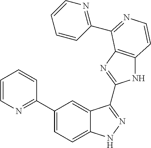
C1(C2=NC=CC=C2)=CC=C2C(=C1)C(C1=NC3=C(N1)C=CN=C3C1=NC=CC=C1)=NN2
